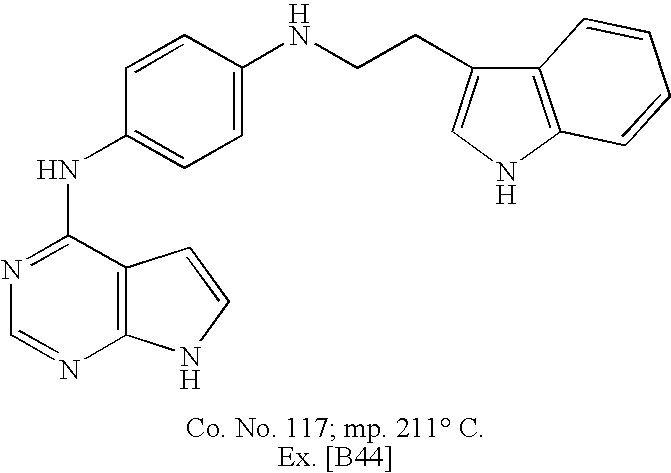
N1=C(NC2=CC=C(NCCC3=CNC4=C3C=CC=C4)C=C2)C2=C(N=C1)NC=C2
